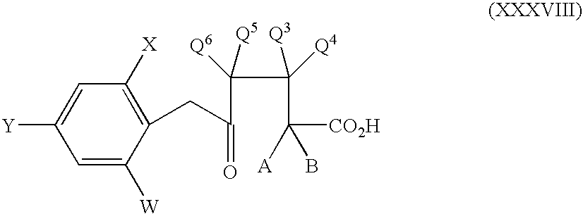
C1=C([Y])C=C([W])C(CC(=O)C(C(C([CO2H])(B)[A])([Q4])[Q3])([Q6])[Q5])=C1[X]
